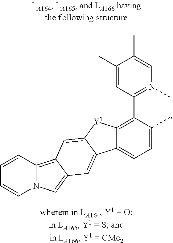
C12=C3C(=CN1C=CC=C2)C=C1C(=C3)[Y1]C2=C(C3=N(C)C=C(C)C(C)=C3)C(C)=CC=C12
